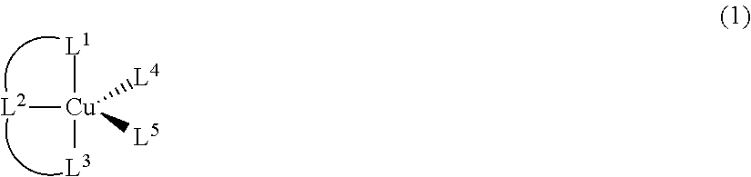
[L2][Cu]([L1])([L3])([L4])[L5]
